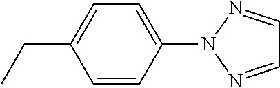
CCC1=CC=C(N2N=CC=N2)C=C1
